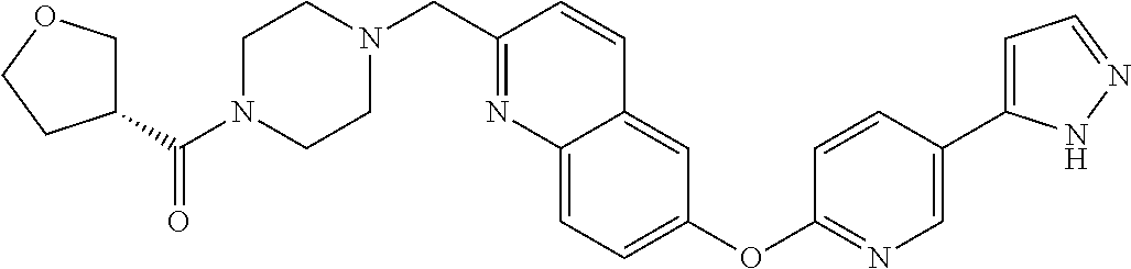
C1(C(N2CCN(CC3=NC4=CC=C(OC5=NC=C(C6=CC=NN6)C=C5)C=C4C=C3)CC2)=O)COCC1
